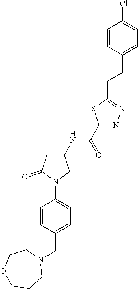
ClC1=CC=C(CCC2=NN=C(C(NC3CC(=O)N(C4=CC=C(CN5CCOCCC5)C=C4)C3)=O)S2)C=C1
